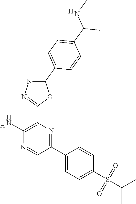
[H].C1(N)=C(C2=NN=C(C3=CC=C(C(C)NC)C=C3)O2)N=C(C2=CC=C(S(=O)(=O)C(C)C)C=C2)C=N1.[H]
